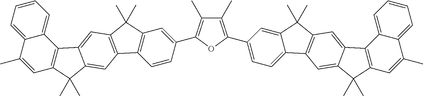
C1(C)=C(C2=CC=C3C(=C2)C(C)(C)C2=C3C=C3C(=C2)C2=C(C3(C)C)C=C(C)C3=CC=CC=C23)OC(C2=CC3=C(C=C2)C2=C(C3(C)C)C=C3C(=C2)C(C)(C)C2=C3C3=CC=CC=C3C(C)=C2)=C1C
